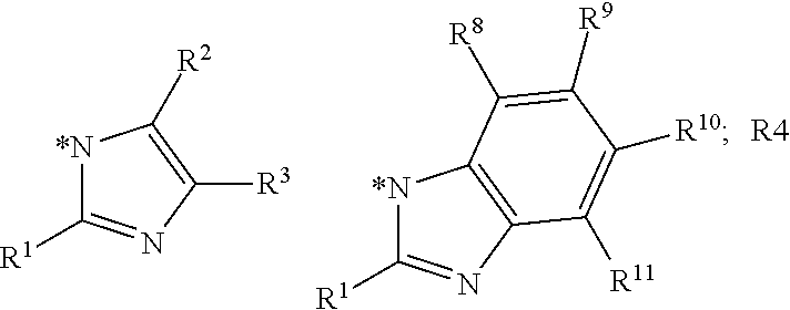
[*N]1C([R1])=NC([R3])=C1[R2].[*N]1C([R1])=NC2=C1C([R8])=C([R9])C([R10])=C2[R11].[R4]
